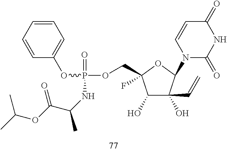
C1(O)C(O)(C=C)C(N2C(=O)NC(=O)C=C2)OC1(COP(=O)(OC1=CC=CC=C1)NC(C)C(OC(C)C)=O)F
